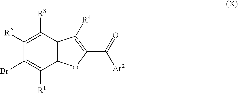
C12=C(C([R3])=C([R2])C(Br)=C1[R1])C([R4])=C(C(=O)[Ar2])O2
